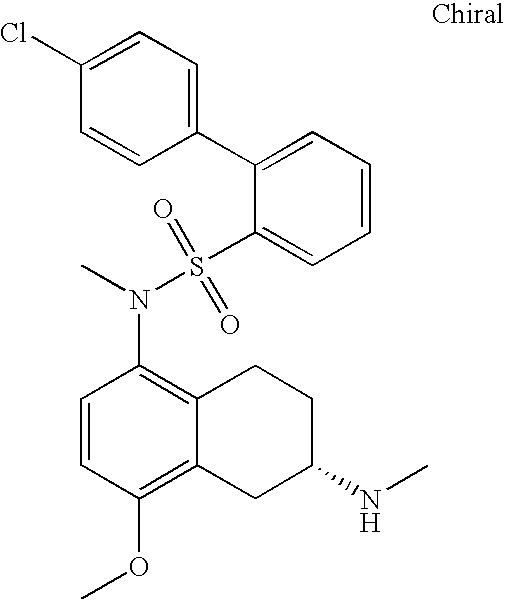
C1=CC(OC)=C2C(=C1N(S(C1=CC=CC=C1C1=CC=C(Cl)C=C1)(=O)=O)C)CCC(NC)C2
